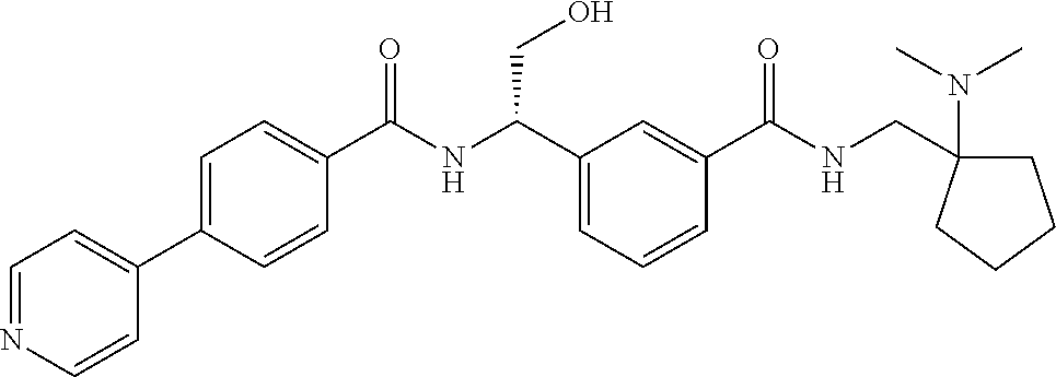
C1(C2=CC=NC=C2)=CC=C(C(NC(C2=CC=CC(C(NCC3(N(C)C)CCCC3)=O)=C2)CO)=O)C=C1
